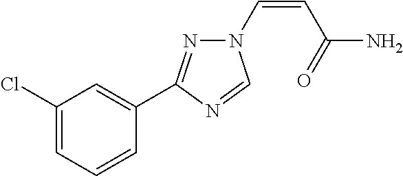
C1(Cl)=CC=CC(C2=NN(C=CC(N)=O)C=N2)=C1
